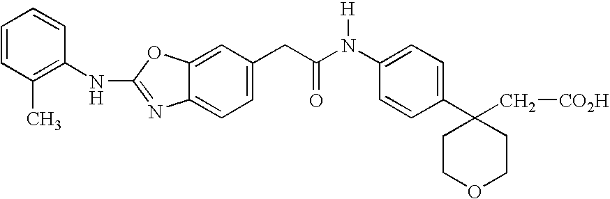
C1=CC(C)=C(NC2=NC3=CC=C(CC(N(C4=CC=C(C5(C[CO2H])CCOCC5)C=C4)[H])=O)C=C3O2)C=C1
